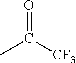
CC([CF3])=O
